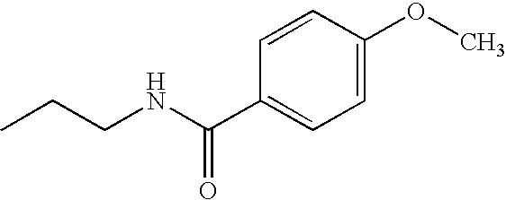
CCCNC(=O)C1=CC=C(OC)C=C1
